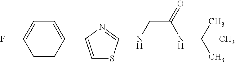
C1=CC(C2=CSC(NCC(=O)NC(C)(C)C)=N2)=CC=C1F
